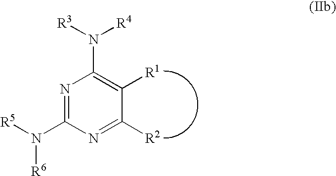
N1=C(N([R5])[R6])N=C([R2])C([R1])=C1N([R3])[R4]
